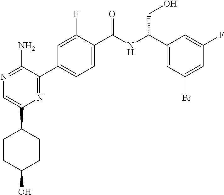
N1=C(N)C(C2=CC=C(C(NC(C3=CC(Br)=CC(F)=C3)CO)=O)C(F)=C2)=NC(C2CCC(O)CC2)=C1
